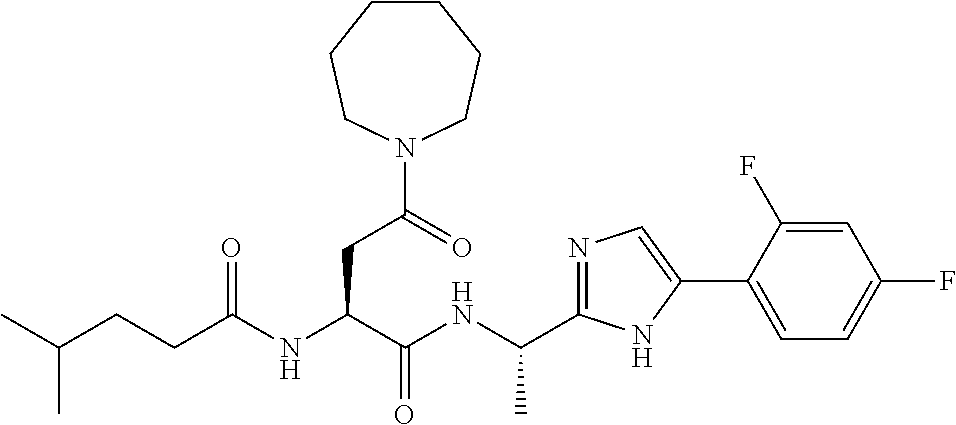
C(NC(C(NC(CCC(C)C)=O)CC(=O)N1CCCCCC1)=O)(C)C1=NC=C(C2=CC=C(F)C=C2F)N1
